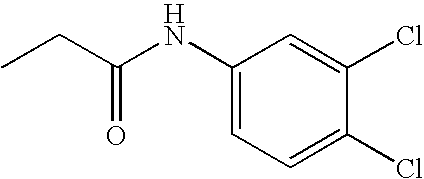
CCC(NC1=CC=C(Cl)C(Cl)=C1)=O
